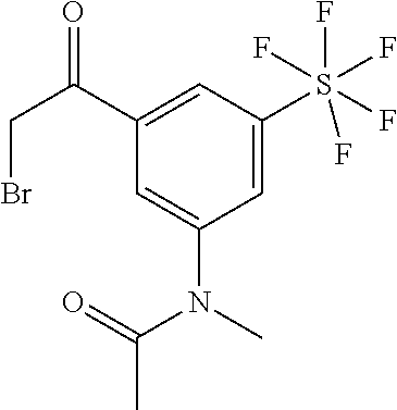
C1(S(F)(F)(F)(F)F)=CC(N(C(=O)C)C)=CC(C(CBr)=O)=C1
